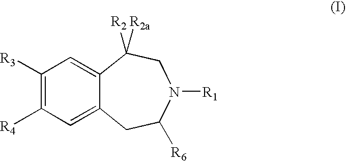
C1([R3])=C([R4])C=C2C(=C1)C([R2])([R2a])CN([R1])C([R6])C2
